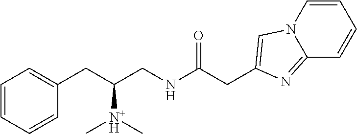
C1=CC=CC(CC(CNC(CC2=CN3C=CC=CC3=N2)=O)[N+H](C)C)=C1
